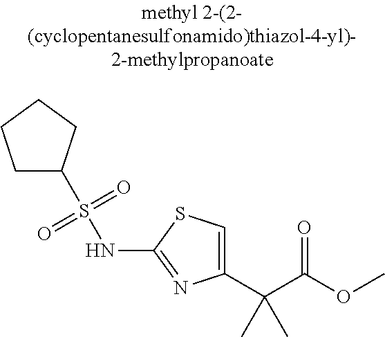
C1(C(C(=O)OC)(C)C)=CSC(NS(=O)(=O)C2CCCC2)=N1
